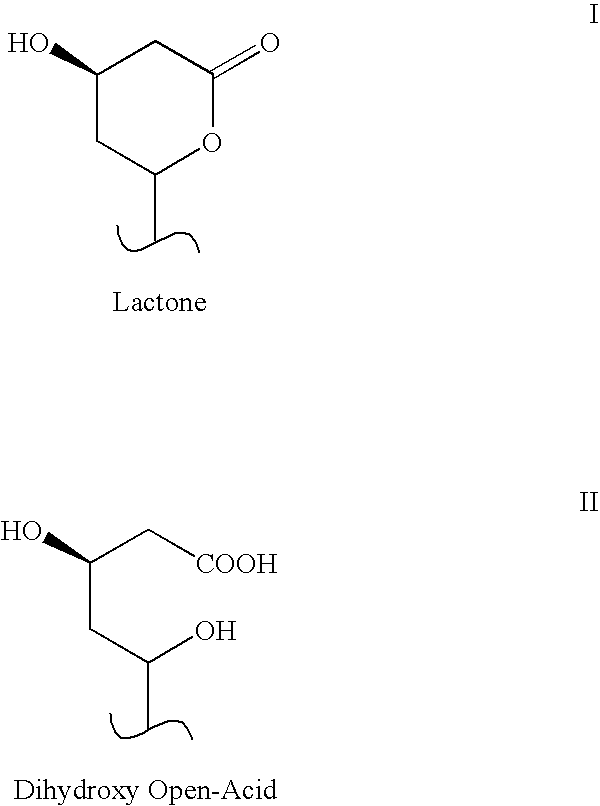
C1C(O)CC(C)OC1=O.C(C(CC(O)C)O)[COOH]
